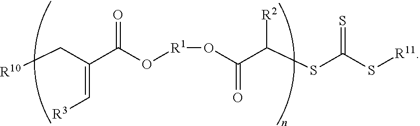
[R10]CC(C(O[R1]OC(C(SC(S[R11])=S)[R2])=O)=O)=C[R3]
